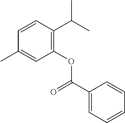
C1=CC(C(C)C)=C(OC(C2=CC=CC=C2)=O)C=C1C
